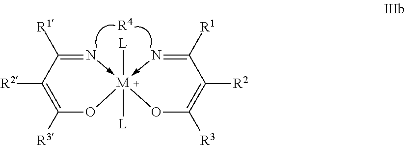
N1->[M]2([L])([L])(-N=C([R1])C([R2])=C([R3])O2)OC([R3])=C([R2])C=1[R1].[R4]
